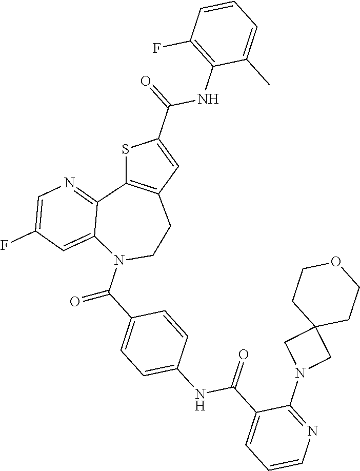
S1C2=C(C=C1C(NC1=C(F)C=CC=C1C)=O)CCN(C(=O)C1=CC=C(NC(=O)C3=CC=CN=C3N3CC4(C3)CCOCC4)C=C1)C1=CC(F)=CN=C21
